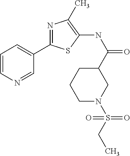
C1(NC(C2CCCN(S(=O)(=O)CC)C2)=O)=C(C)N=C(C2=CC=CN=C2)S1
